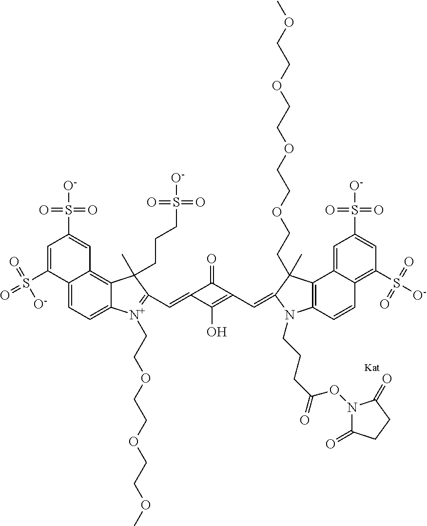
C12=CC=C3C(=C1C=C(S(=O)(=O)[O-])C=C2S(=O)([O-])=O)C(CCCS(=O)(=O)[O-])(C)C(C=C1C(O)=C(C=C2N(CCCC(=O)ON4C(=O)CCC4=O)C4=C(C5=CC(S(=O)(=O)[O-])=CC(S(=O)(=O)[O-])=C5C=C4)C2(C)CCOCCOCCOCCOC)C1=O)=[N+]3CCOCCOCCOC
